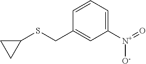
C1=CC(CSC2CC2)=CC([N+](=O)[O-])=C1
